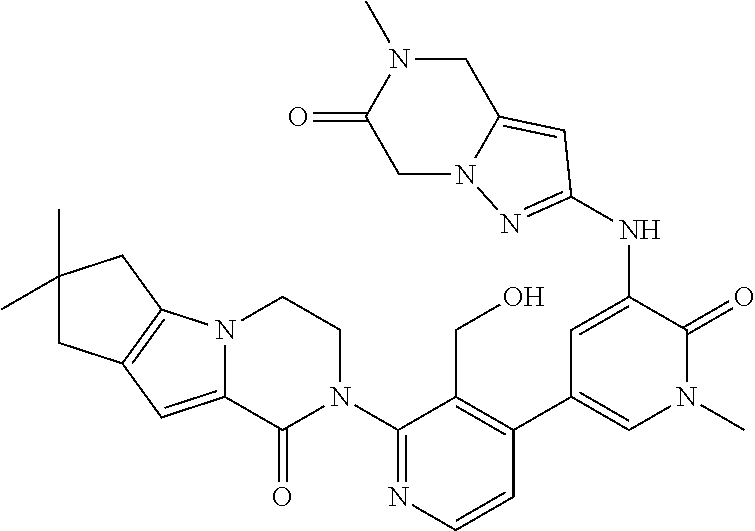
C12=C(N3C(=C1)C(=O)N(C1=NC=CC(C4=CN(C)C(=O)C(NC5=NN6CC(=O)N(C)CC6=C5)=C4)=C1CO)CC3)CC(C)(C)C2
